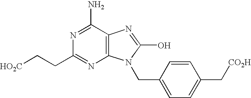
C12=C(C(N)=NC(CC[HO2C])=N1)N=C(O)N2CC1=CC=C(C[CO2H])C=C1
